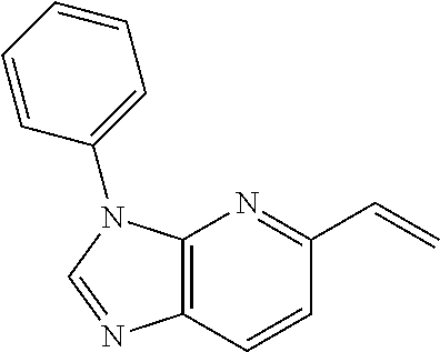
C12=C(C=CC(C=C)=N1)N=CN2C1=CC=CC=C1
